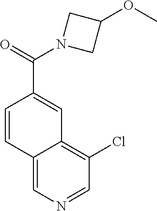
C1=CC2=CN=CC(Cl)=C2C=C1C(N1CC(OC)C1)=O
